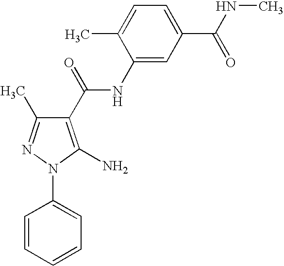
C1=CC=CC=C1N1C(N)=C(C(NC2=CC(C(NC)=O)=CC=C2C)=O)C(C)=N1
